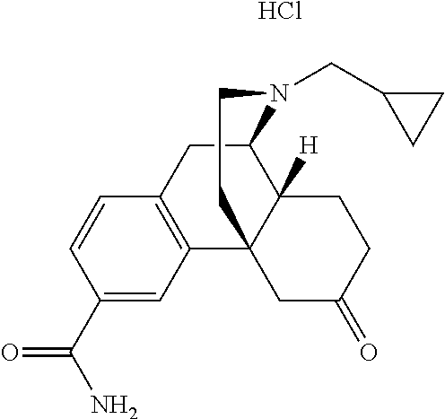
C1(C(N)=O)=CC2=C(C=C1)CC1C3([H])C2(CC(=O)CC3)CCN1CC1CC1.Cl
